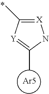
[X]1=C(C)[Y]=C(C)N1.[Ar5]
